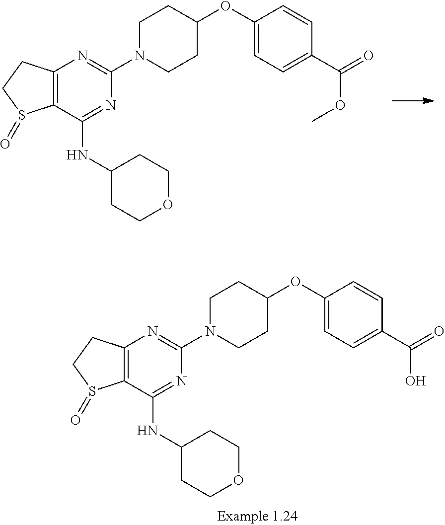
C12=C(C(NC3CCOCC3)=NC(N3CCC(OC4=CC=C(C(=O)OC)C=C4)CC3)=N1)S(=O)CC2.C12=C(C(NC3CCOCC3)=NC(N3CCC(OC4=CC=C(C(=O)O)C=C4)CC3)=N1)S(=O)CC2
